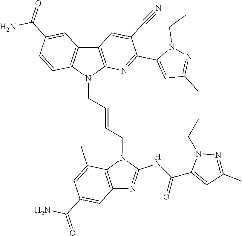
N1(CC)N=C(C)C=C1C(NC1=NC2=C(N1CC=CCN1C3=C(C=C(C(N)=O)C=C3)C3=C1N=C(C1=CC(C)=NN1CC)C(C#N)=C3)C(C)=CC(C(N)=O)=C2)=O
